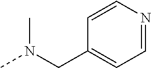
C1(CN(C)C)=CC=NC=C1
